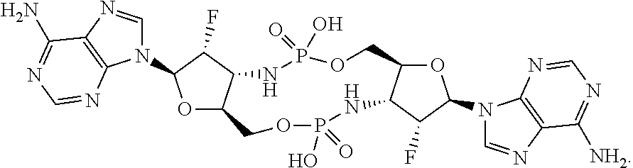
O1C2C(C(F)C1N1C=NC3=C1N=CN=C3N)NP(=O)(O)OCC1OC(N3C=NC4=C3N=CN=C4[NH2])C(F)C1NP(=O)(O)OC2
